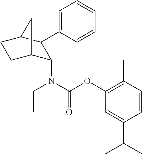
C1=CC=C(C2C(N(CC)C(OC3=C(C)C=CC(C(C)C)=C3)=O)C3CCC2C3)C=C1
